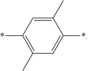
C1(*)=CC(C)=C(*)C=C1C
